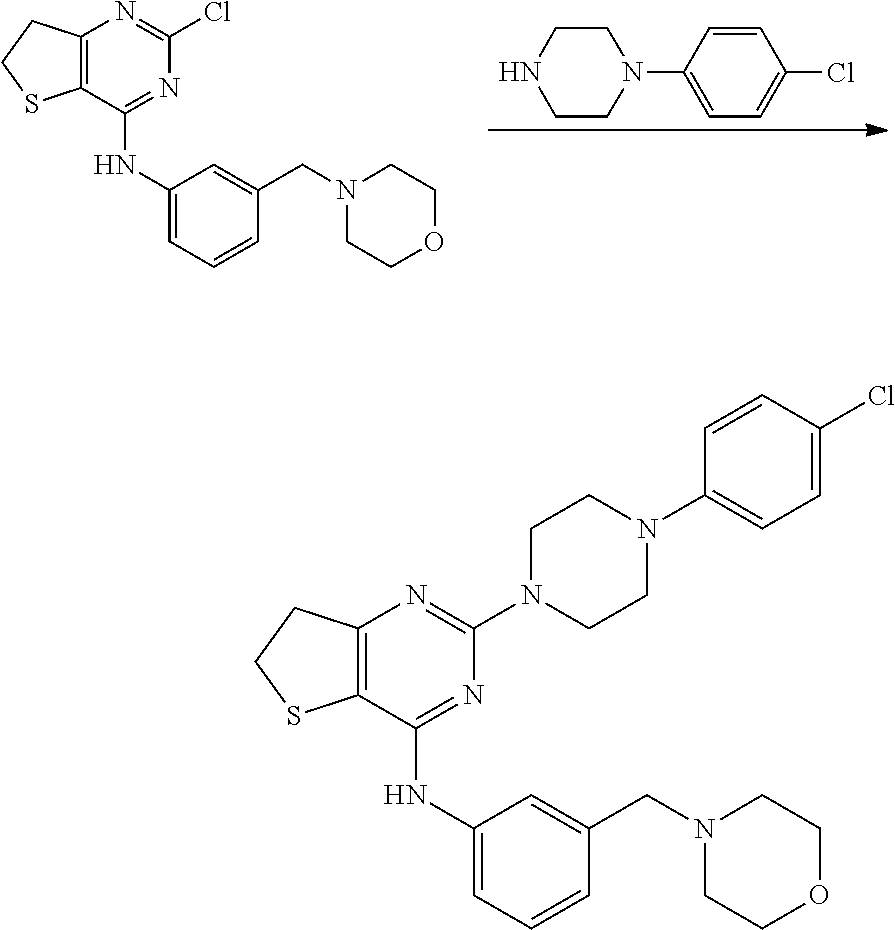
C1=CC(N2CCNCC2)=CC=C1Cl.C12=C(C(NC3=CC=CC(CN4CCOCC4)=C3)=NC(Cl)=N1)SCC2.C12=C(C(NC3=CC=CC(CN4CCOCC4)=C3)=NC(N3CCN(C4=CC=C(Cl)C=C4)CC3)=N1)SCC2
